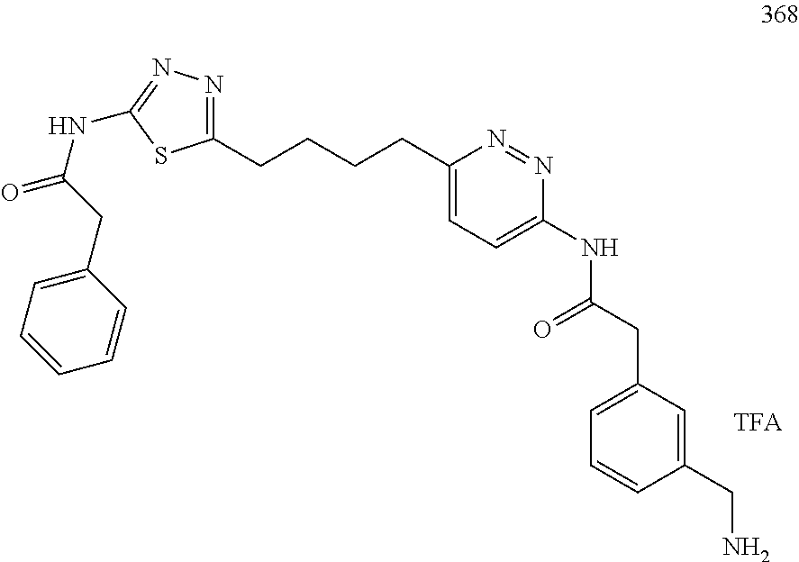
C1(CCCCC2=NN=C(NC(CC3=CC=CC=C3)=O)S2)=CC=C(NC(CC2=CC=CC(CN)=C2)=O)N=N1
